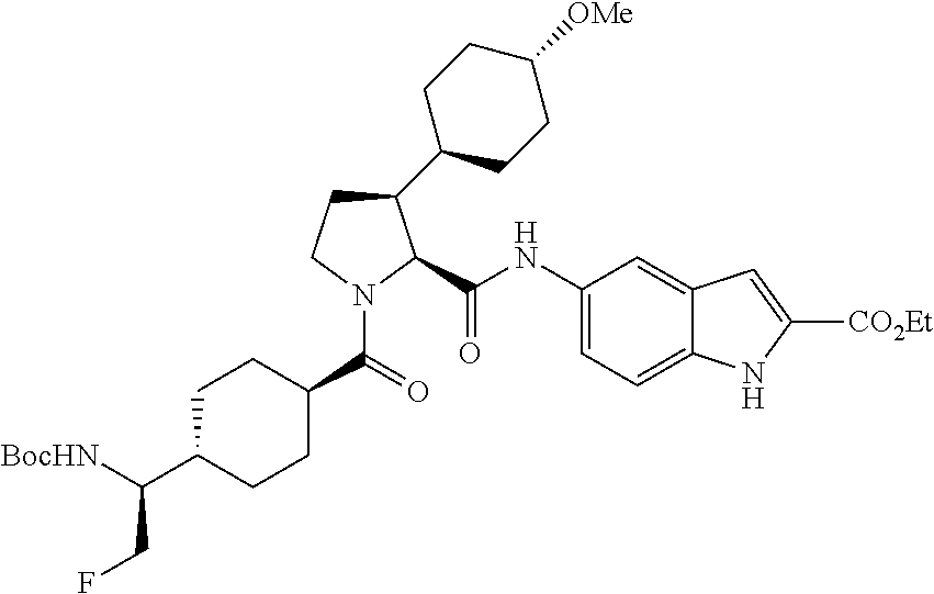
C1CN(C(=O)C2CCC(C([BocHN])CF)CC2)C(C(NC2=CC=C3C(=C2)C=C([CO2Et])N3)=O)C1C1CCC([OMe])CC1
